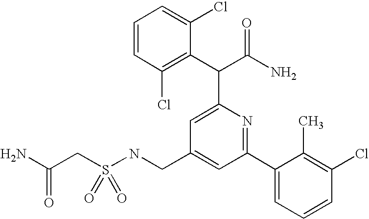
C(S(NCC1=CC(C2=CC=CC(Cl)=C2C)=NC(C(C(N)=O)C2=C(Cl)C=CC=C2Cl)=C1)(=O)=O)C(N)=O
